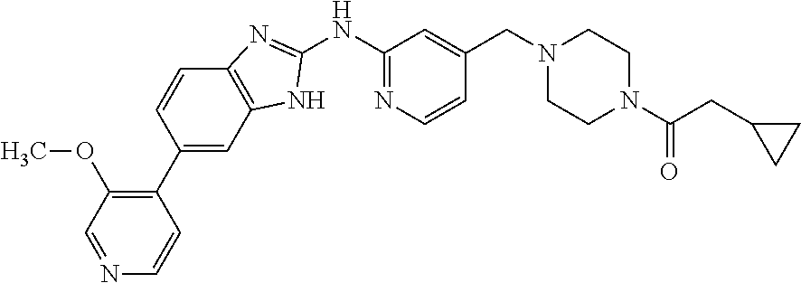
C1(C2=CC3=C(C=C2)N=C(NC2=NC=CC(CN4CCN(C(CC5CC5)=O)CC4)=C2)N3)=C(OC)C=NC=C1
